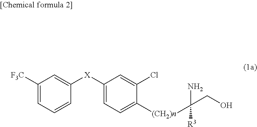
C1([F3C])=CC=CC([X]C2=CC=C([(CH2)n]C(N)([R3])CO)C(Cl)=C2)=C1
